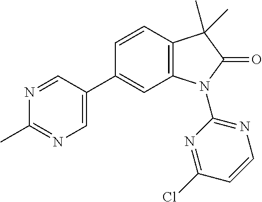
C1=CC2=C(C=C1C1=CN=C(C)N=C1)N(C1=NC=CC(Cl)=N1)C(=O)C2(C)C
